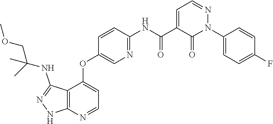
C12=C(N=CC=C1OC1=CN=C(NC(C3=CC=NN(C4=CC=C(F)C=C4)C3=O)=O)C=C1)NN=C2NC(COC)(C)C
